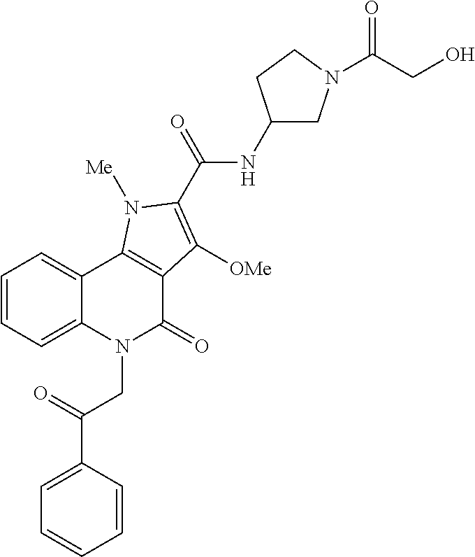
C12=CC=CC=C1C1=C(C(=O)N2CC(C2=CC=CC=C2)=O)C([OMe])=C(C(=O)NC2CN(C(CO)=O)CC2)N1[Me]
